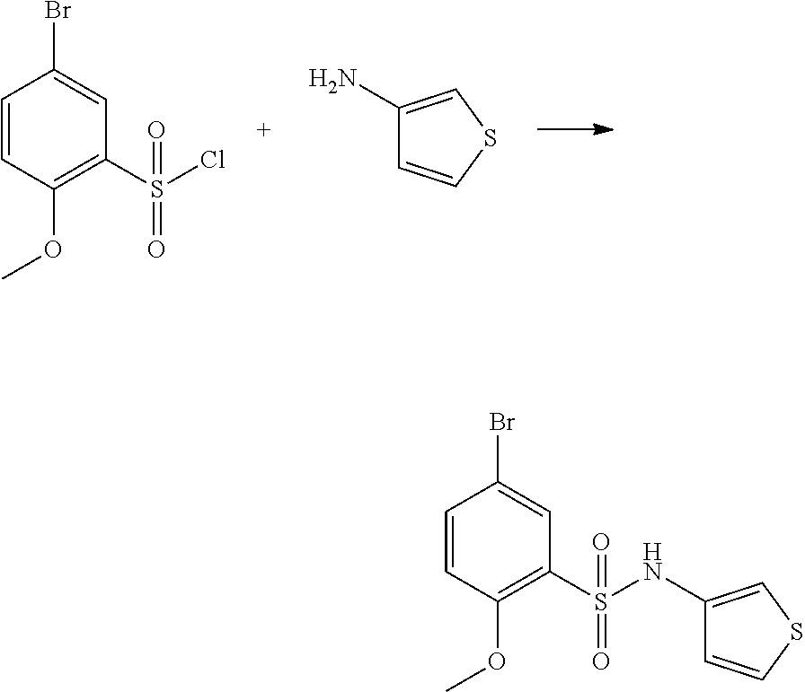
C1=CC(OC)=C(S(Cl)(=O)=O)C=C1Br.C1(N)=CSC=C1.C1=CC(OC)=C(S(NC2=CSC=C2)(=O)=O)C=C1Br
